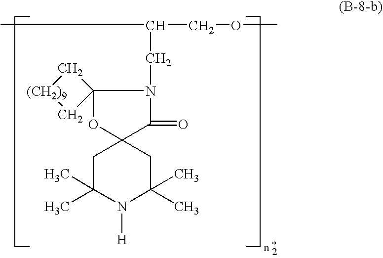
C1C(C)(C)N([H])C(C)(C)CC12OC1(N(CC(C)COC)C2=O)C[(CH2)9]C1
